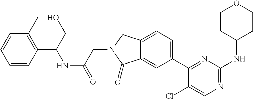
C1(Cl)=CN=C(NC2CCOCC2)N=C1C1=CC=C2C(=C1)C(=O)N(CC(=O)NC(C1=C(C)C=CC=C1)CO)C2
